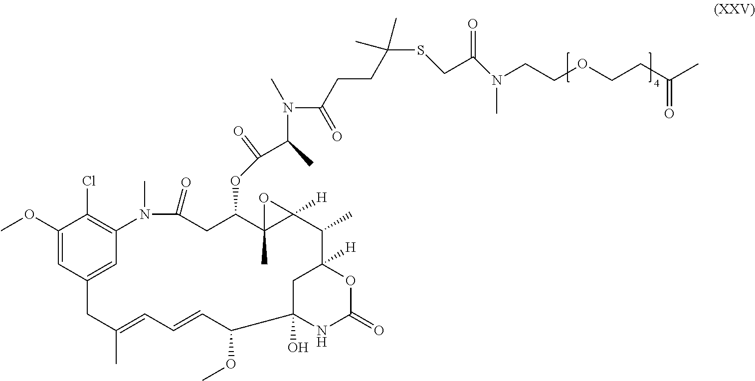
C1(OC)=CC2=CC(=C1Cl)N(C)C(=O)CC(OC(C(C)N(C(CCC(SCC(N(CCOCCC(C)=O)C)=O)(C)C)=O)C)=O)C1(C)C([H])(C(C)C3([H])CC(O)(C(OC)C=CC=C(C)C2)NC(=O)O3)O1
